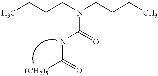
CCCCN(CCCC)C(NC([(CH2)5])=O)=O
